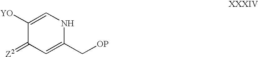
C1([YO])=CNC(C[OP])=CC1=[Z2]
